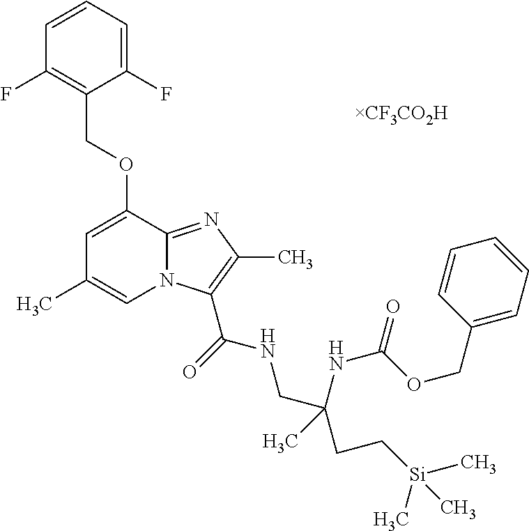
C1=CC=C(F)C(COC2=CC(C)=CN3C2=NC(C)=C3C(=O)NCC(CC[Si](C)(C)C)(NC(=O)OCC2=CC=CC=C2)C)=C1F
